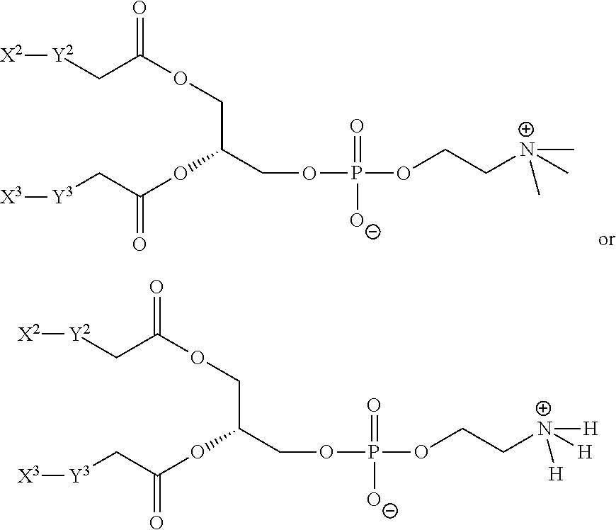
[X2][Y2]CC(OCC(COP(OCC[N+](C)(C)C)(=O)[O-])OC(C[Y3][X3])=O)=O.[X2][Y2]CC(OCC(COP(OCC[N+]([H])([H])[H])(=O)[O-])OC(C[Y3][X3])=O)=O
